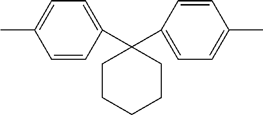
C1=CC(C2(C3=CC=C(C)C=C3)CCCCC2)=CC=C1C
